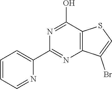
C1(C2=CC=CC=N2)=NC2=C(C(O)=N1)SC=C2Br
